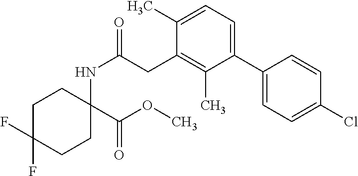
C1C(F)(F)CCC(NC(=O)CC2=C(C)C(C3=CC=C(Cl)C=C3)=CC=C2C)(C(OC)=O)C1
